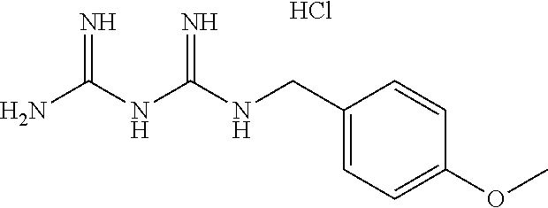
NC(NC(NCC1=CC=C(OC)C=C1)=N)=N.Cl
